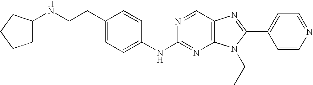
C1(CCNC2CCCC2)=CC=C(NC2=NC3=C(C=N2)N=C(C2=CC=NC=C2)N3CC)C=C1
